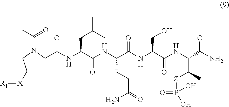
C(CN(CC(NC(C(NC(C(NC(C(NC(C(=O)N)C(C)[Z]P(=O)(O)O)=O)CO)=O)CCC(=O)N)=O)CC(C)C)=O)C(C)=O)[X][R1]
